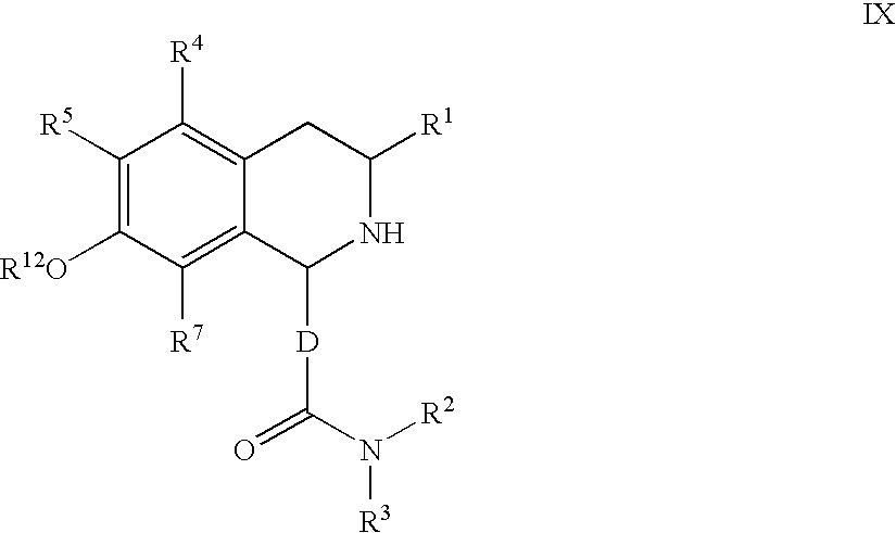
C1([R5])=C([R12O])C([R7])=C2C(=C1[R4])CC([R1])NC2[D]C(=O)N([R2])[R3]
